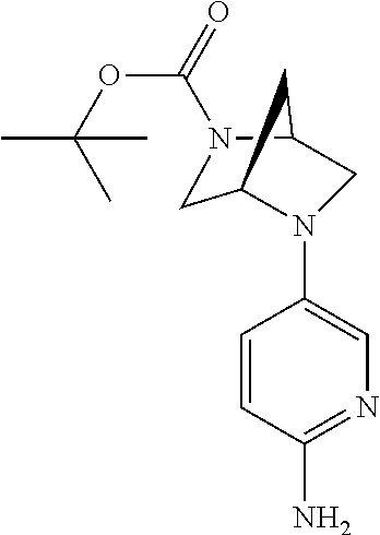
C1(N2C3CN(C(=O)OC(C)(C)C)C(C2)C3)=CN=C(N)C=C1
